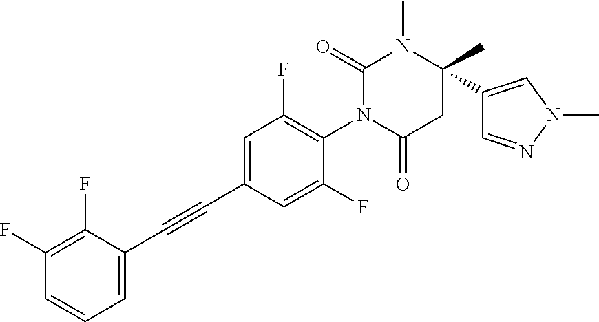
C1=C(C#CC2=CC=CC(F)=C2F)C=C(F)C(N2C(=O)CC(C3=CN(C)N=C3)(C)N(C)C2=O)=C1F
